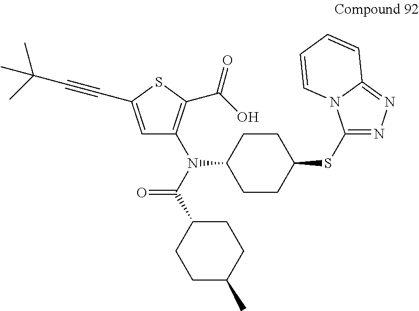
C1=C(C#CC(C)(C)C)SC(C(O)=O)=C1N(C(C1CCC(C)CC1)=O)C1CCC(SC2=NN=C3N2C=CC=C3)CC1
